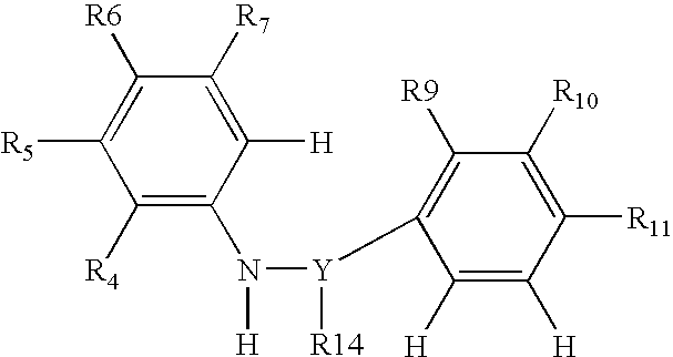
C1([R4])=C(N([Y]([R14])C2=C([R9])C([R10])=C([R11])C([H])=C2[H])[H])C([H])=C([R7])C([R6])=C1[R5]
